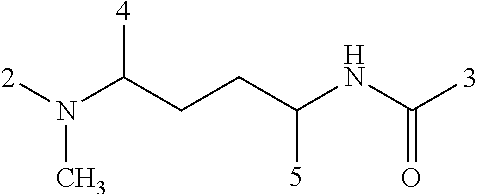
[2]N(C(CCC(NC([3])=O)[5])[4])C
